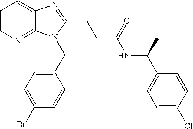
C1=CN=C2C(=C1)N=C(CCC(NC(C1=CC=C(Cl)C=C1)C)=O)N2CC1=CC=C(Br)C=C1
